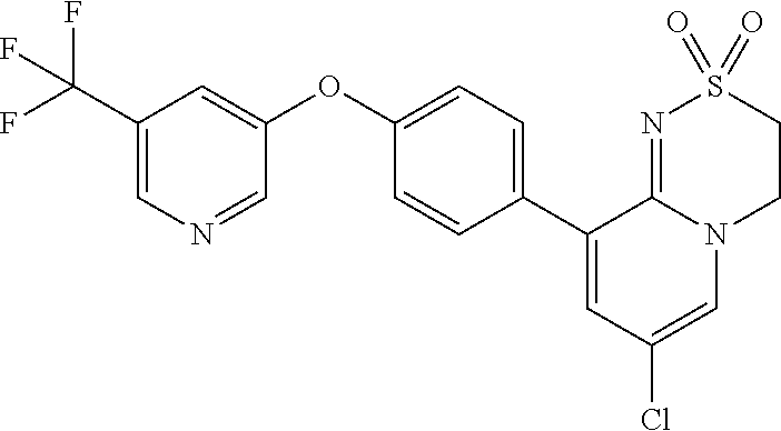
C1(C2=CC=C(OC3=CC(C(F)(F)F)=CN=C3)C=C2)=CC(Cl)=CN2C1=NS(=O)(=O)CC2
